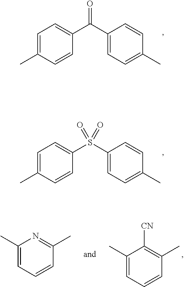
C1=C(C)C=CC(C(C2=CC=C(C)C=C2)=O)=C1.C1=C(C)C=CC(S(C2=CC=C(C)C=C2)(=O)=O)=C1.C1(C)=CC=CC(C)=C1[CN].C1(C)=CC=CC(C)=N1
